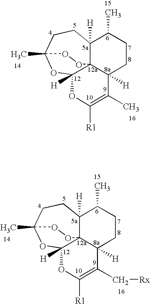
C12([H])C34C([H])(CCC1C)C(C)=C([R1])OC3([H])OC(C)(CC2)OO4.C12([H])C34C([H])(CCC1C)C(C[Rx])=C([R1])OC3([H])OC(C)(CC2)OO4
